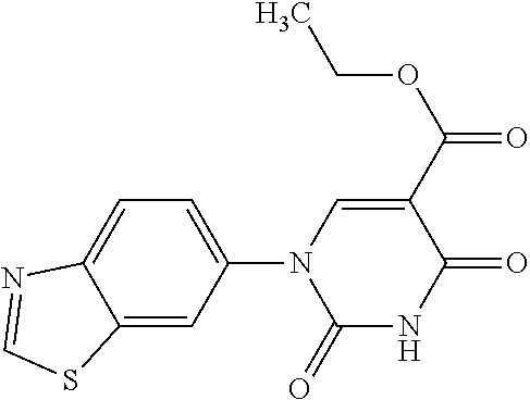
C12=CC(N3C(=O)NC(=O)C(C(OCC)=O)=C3)=CC=C1N=CS2
